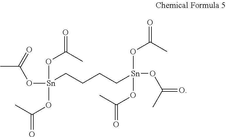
O(C(=O)C)[Sn](OC(C)=O)(OC(=O)C)CCCC[Sn](OC(=O)C)(OC(=O)C)OC(=O)C
